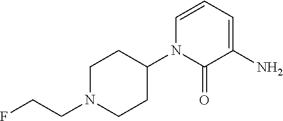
C1N(CCF)CCC(N2C(=O)C(N)=CC=C2)C1
